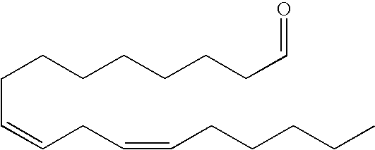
C(C=CCC=CCCCCC)CCCCCCC=O
